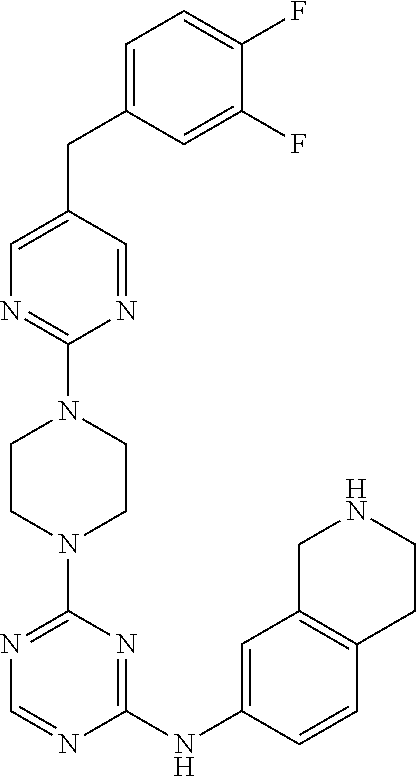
N1=CN=C(N2CCN(C3=NC=C(CC4=CC=C(F)C(F)=C4)C=N3)CC2)N=C1NC1=CC2=C(C=C1)CCNC2
